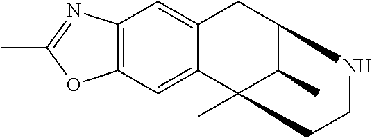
C12=C(C=C3C(=C1)CC1C(C)C3(C)CCN1)OC(C)=N2
